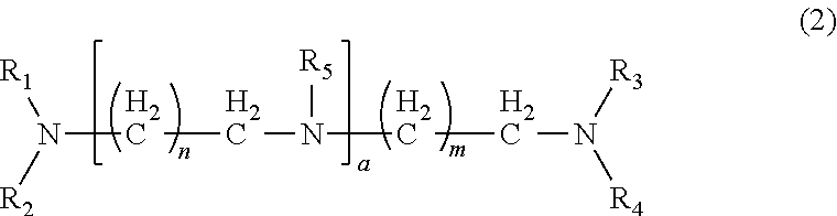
[R1]N([R2])CCN([R5])CCN([R3])[R4]
